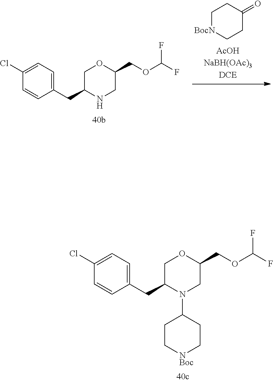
C1(CC2NCC(COC(F)F)OC2)=CC=C(Cl)C=C1.C1[BocN]CCC(=O)C1.C1(CC2N(C3CC[NBoc]CC3)CC(COC(F)F)OC2)=CC=C(Cl)C=C1
